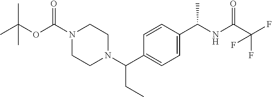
C(C(F)(F)F)(=O)NC(C1=CC=C(C(N2CCN(C(OC(C)(C)C)=O)CC2)CC)C=C1)C
